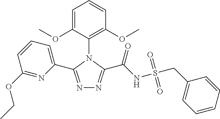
N1=C(C2=CC=CC(OCC)=N2)N(C2=C(OC)C=CC=C2OC)C(C(NS(CC2=CC=CC=C2)(=O)=O)=O)=N1
